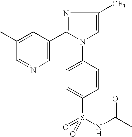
C1(C)=CC(C2=NC([CF3])=CN2C2=CC=C(S(NC(C)=O)(=O)=O)C=C2)=CN=C1
